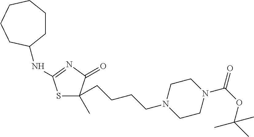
S1C(CCCCN2CCN(C(OC(C)(C)C)=O)CC2)(C)C(=O)N=C1NC1CCCCCC1
